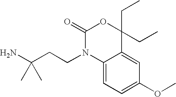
C(CCN1C2=CC=C(OC)C=C2C(CC)(CC)OC1=O)(N)(C)C
